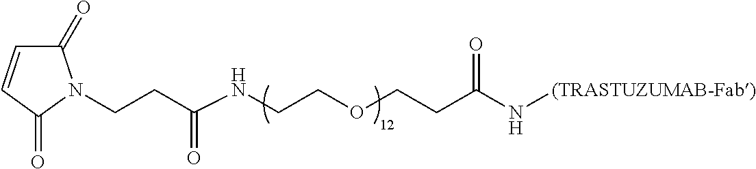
N(C(CCN1C(=O)C=CC1=O)=O)CCOCCC(N[(TRASTUZUMAB-Fab)])=O
